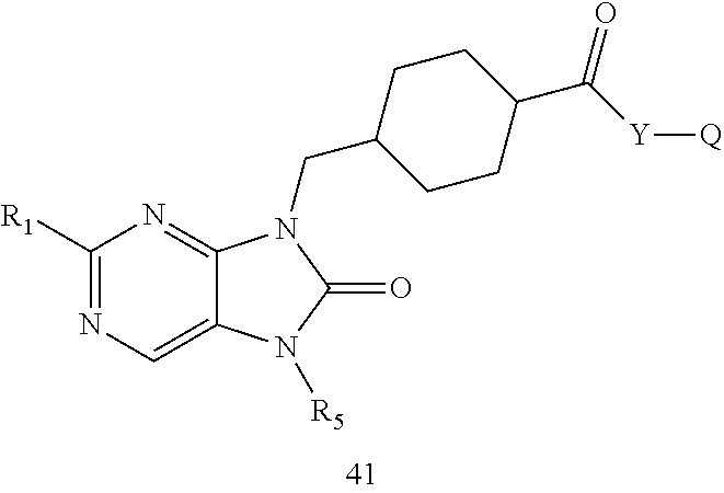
C12=NC([R1])=NC=C1N([R5])C(=O)N2CC1CCC(C([Y][Q])=O)CC1
